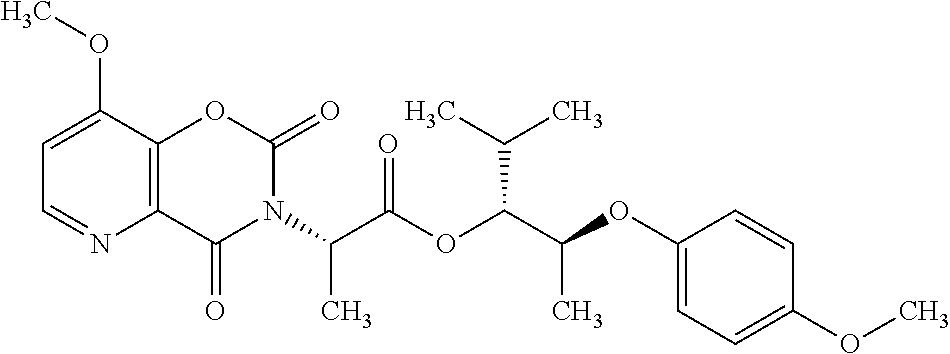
C1=C(OC)C2=C(N=C1)C(=O)N(C(C(OC(C(OC1=CC=C(OC)C=C1)C)C(C)C)=O)C)C(=O)O2
